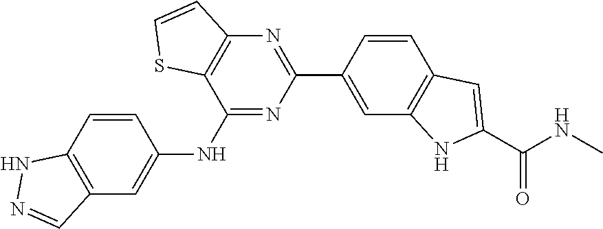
C12=C(C=C(NC3=NC(C4=CC5=C(C=C4)C=C(C(NC)=O)N5)=NC4=C3SC=C4)C=C1)C=NN2
